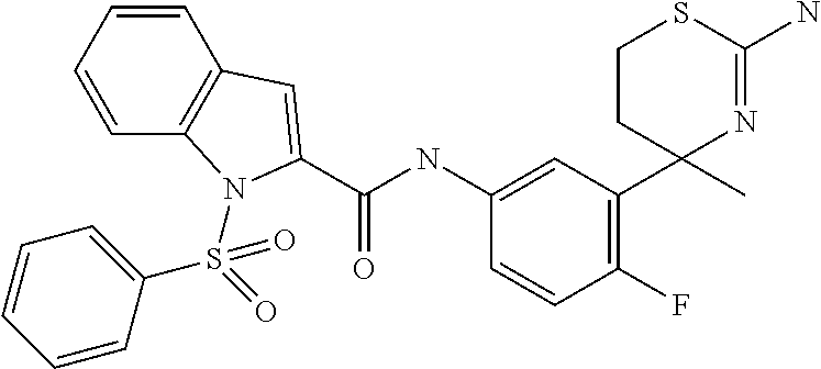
C1(NC(=O)C2=CC3=C(C=CC=C3)N2S(=O)(C2=CC=CC=C2)=O)=CC(C2(C)N=C(N)SCC2)=C(F)C=C1
